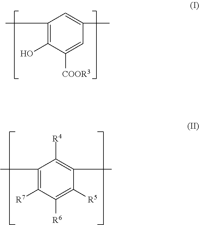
C1(C)=C(O)C([COOR3])=CC(C)=C1.C1(C)=C([R7])C([R6])=C([R5])C(C)=C1[R4]
